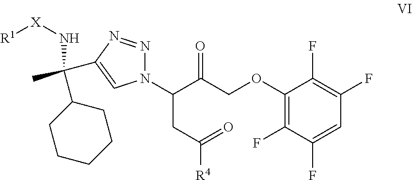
N1(C(C(COC2=C(F)C(F)=CC(F)=C2F)=O)CC([R4])=O)N=NC(C(C)(C2CCCCC2)N[X][R1])=C1
